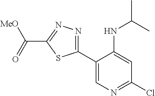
C(C1=NN=C(C2=CN=C(Cl)C=C2NC(C)C)S1)(=O)[MeO]
